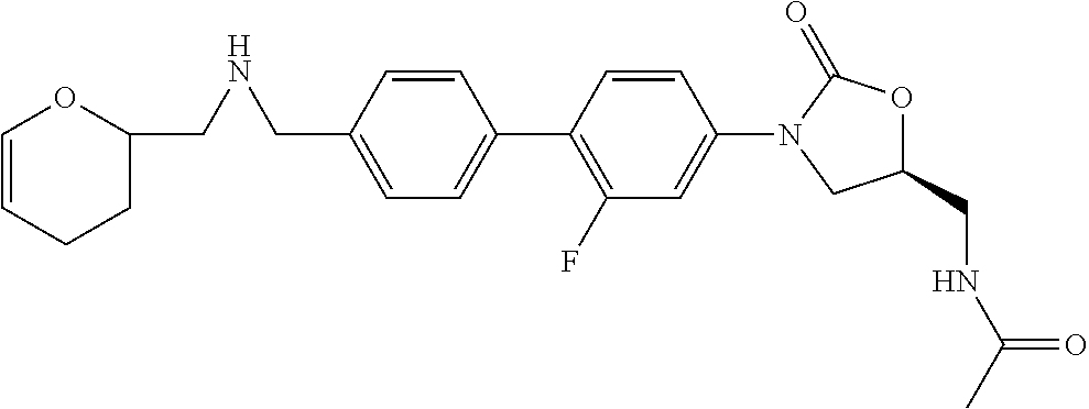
C1=C(CNCC2OC=CCC2)C=CC(C2=C(F)C=C(N3CC(CNC(=O)C)OC3=O)C=C2)=C1
